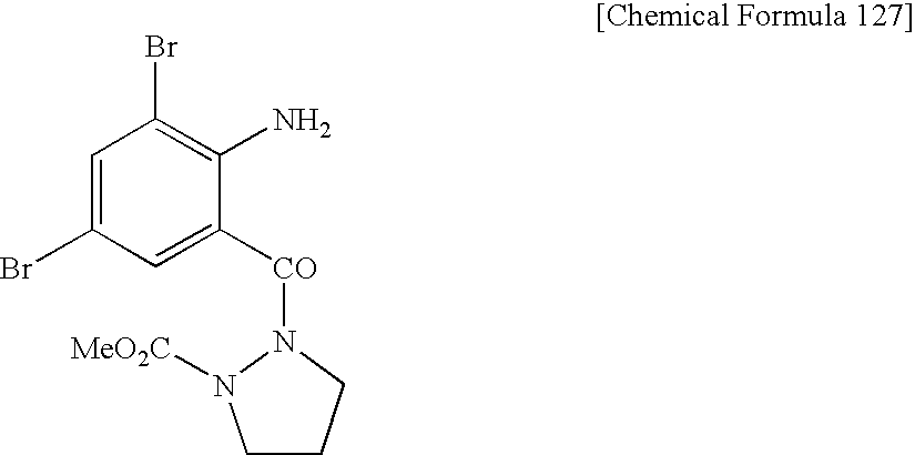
C1=C(Br)C=C([CO]N2N([MeO2C])CCC2)C(N)=C1Br
